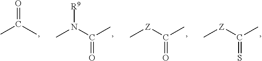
N(C(C)=O)(C)[R9].[Z](C(C)=O)C.[Z](C(C)=S)C.CC(C)=O
